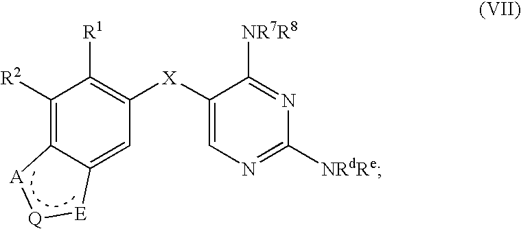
C1([R2])=C2C(=CC([X]C3=CN=C([NRdRe])N=C3[NR7R8])=C1[R1])[E][Q][A]2
